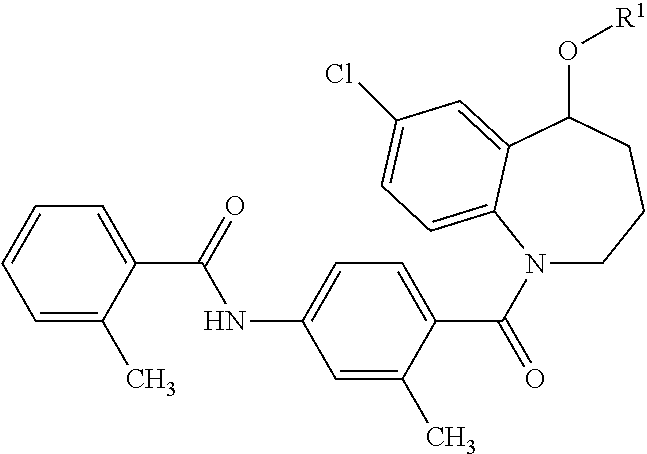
C1=C(C)C(C(=O)NC2=CC=C(C(N3CCCC(O[R1])C4=CC(Cl)=CC=C34)=O)C(C)=C2)=CC=C1
